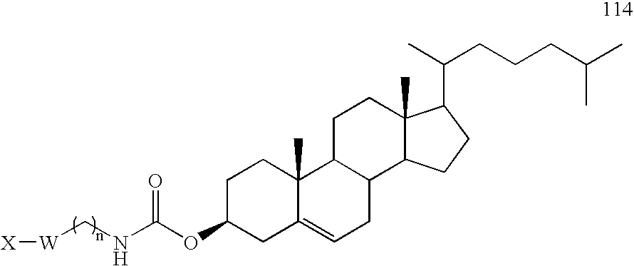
[X][W]CNC(OC1CC2=CCC3C(C2(C)CC1)CCC1(C)C3CCC1C(C)CCCC(C)C)=O
